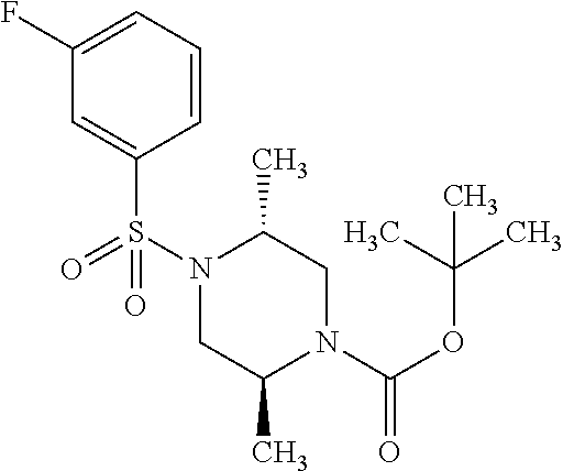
N1(S(C2=CC(F)=CC=C2)(=O)=O)CC(C)N(C(OC(C)(C)C)=O)CC1C
